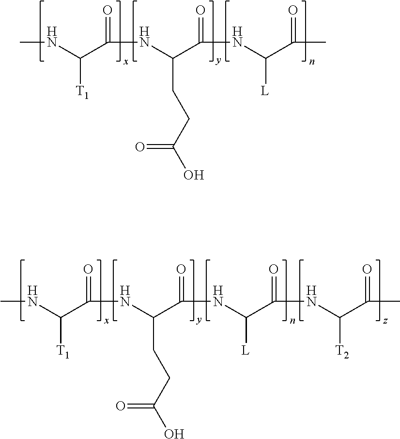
CNC(C(NC(C(NC(C(C)=O)[L])=O)CCC(O)=O)=O)[T1].CNC(C(NC(C(NC(C(NC(C(C)=O)[T2])=O)[L])=O)CCC(O)=O)=O)[T1]
